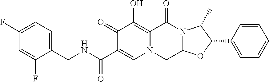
C1(CNC(C2=CN3C(=C(O)C2=O)C(=O)N2C(C3)OC(C3=CC=CC=C3)C2C)=O)=CC=C(F)C=C1F
